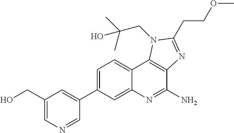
C1=C(C2=CC(CO)=CN=C2)C=C2C(=C1)C1=C(C(N)=N2)N=C(CCOC)N1CC(C)(C)O
